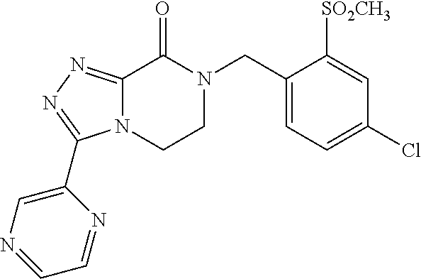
C1(CN2C(=O)C3=NN=C(C4=CN=CC=N4)N3CC2)=CC=C(Cl)C=C1[SO2CH3]
